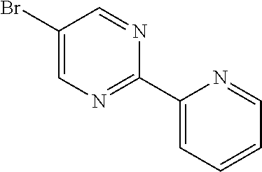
C1(Br)=CN=C(C2=CC=CC=N2)N=C1
